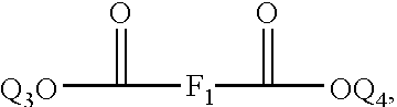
[Q3O]C([F1]C(=O)[OQ4])=O
